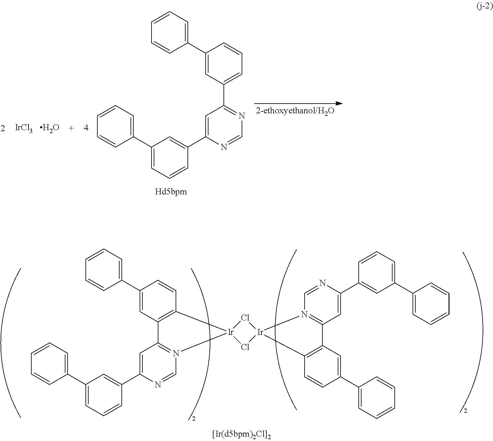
C1(C2=CC=CC=C2)=CC2=C(C=C1)[Ir]1(N3=C2C=C(C2=CC(C4=CC=CC=C4)=CC=C2)N=C3)Cl[Ir]2(Cl1)C1=C(C=C(C3=CC=CC=C3)C=C1)C1=N2C=NC(C2=CC(C3=CC=CC=C3)=CC=C2)=C1.C1(C2=CC=CC(C3=CC(C4=CC=CC(C5=CC=CC=C5)=C4)=NC=N3)=C2)=CC=CC=C1.[IrCl3].O
